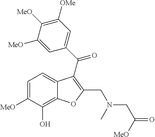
C12=CC=C([MeO])C(O)=C1OC(CN(C)CC([MeO])=O)=C2C(C1=CC([OMe])=C([MeO])C([MeO])=C1)=O
